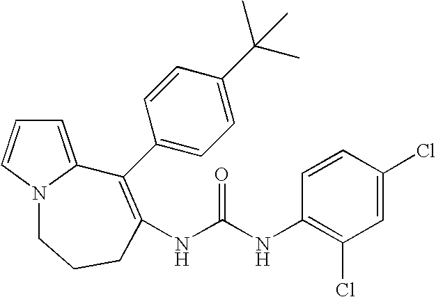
C1=C2N(C=C1)CCCC(NC(NC1=C(Cl)C=C(Cl)C=C1)=O)=C2C1=CC=C(C(C)(C)C)C=C1
